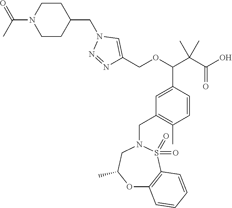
C1N(C(=O)C)CCC(CN2N=NC(COC(C3=CC(CN4CC(C)OC5=C(S4(=O)=O)C=CC=C5)=C(C)C=C3)C(C(=O)O)(C)C)=C2)C1
